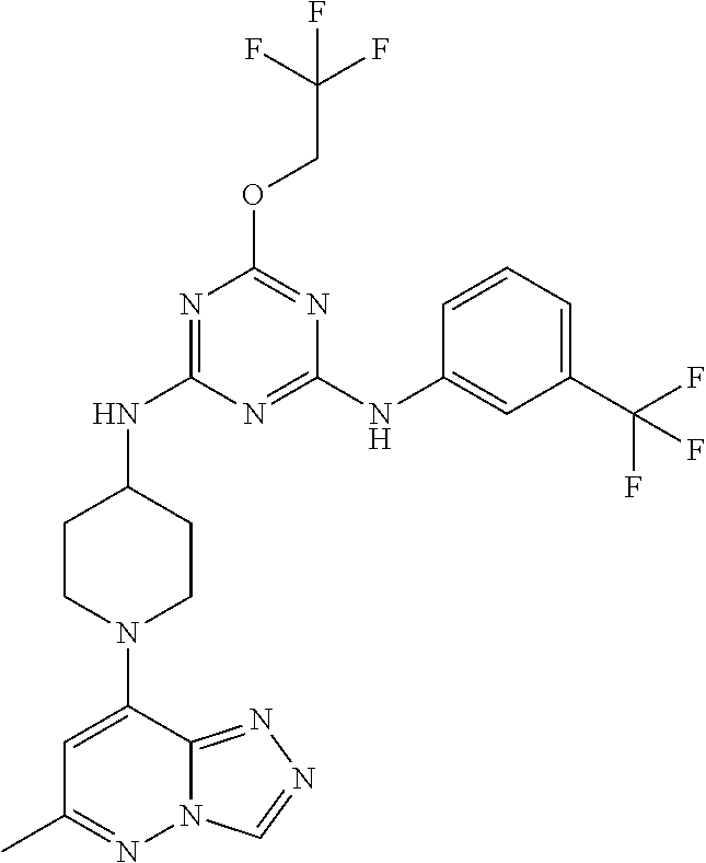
N1=C(NC2CCN(C3=CC(C)=NN4C3=NN=C4)CC2)N=C(NC2=CC(C(F)(F)F)=CC=C2)N=C1OCC(F)(F)F
